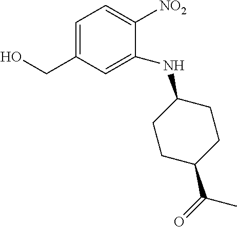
C(C1=CC=C([NO2])C(NC2CCC(C(C)=O)CC2)=C1)O
